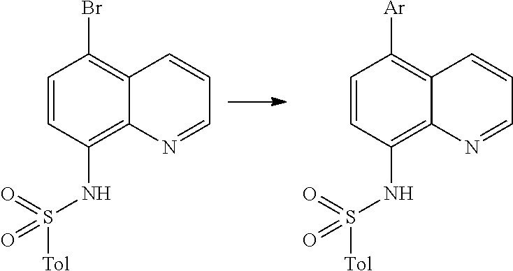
C1=CC(NS([Tol])(=O)=O)=C2C(=C1Br)C=CC=N2.C1=CC(NS([Tol])(=O)=O)=C2C(=C1[Ar])C=CC=N2
